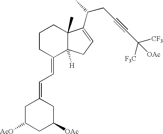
C1CC(=CC=C2CC([AcO])CC([OAc])C2)C2([H])C(C)(C1)C(C(C)CC#CC([CF3])([F3C])[OAc])=CC2
